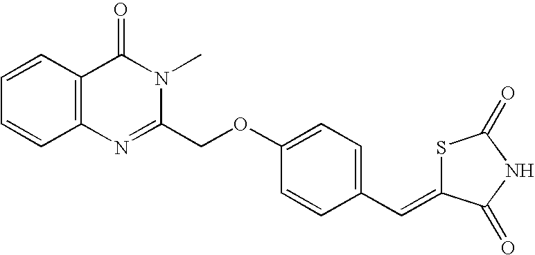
C1(COC2=CC=C(C=C3SC(=O)NC3=O)C=C2)=NC2=C(C(=O)N1C)C=CC=C2
